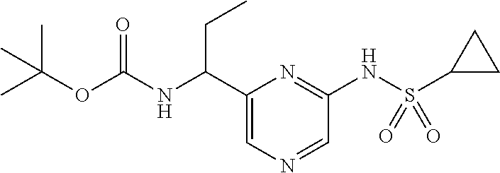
C1(C(NC(OC(C)(C)C)=O)CC)=CN=CC(NS(C2CC2)(=O)=O)=N1
